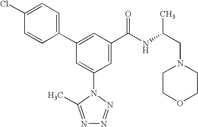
C1(C2=CC(C(NC(CN3CCOCC3)C)=O)=CC(N3C(C)=NN=N3)=C2)=CC=C(Cl)C=C1
